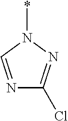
N1=CN(*)N=C1Cl
